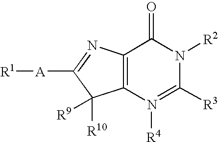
C12=C(N=C([A][R1])C1([R10])[R9])C(=O)N([R2])C([R3])=N2[R4]
